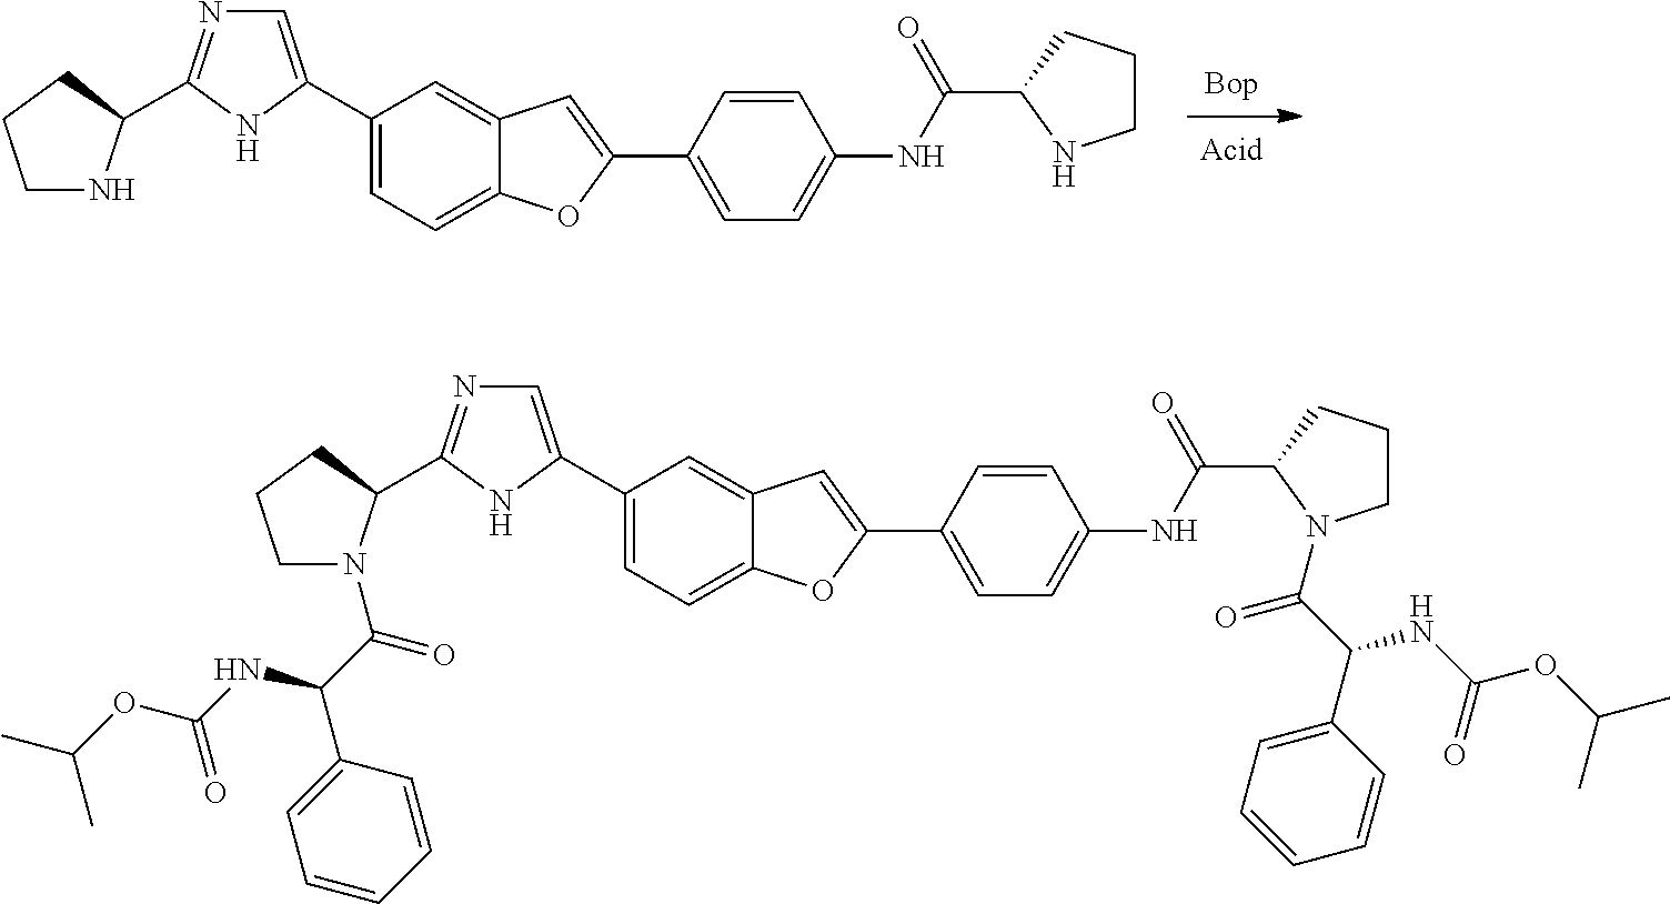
[Bop].C1(C2=CN=C(C3NCCC3)N2)=CC=C2C(=C1)C=C(C1=CC=C(NC(=O)C3NCCC3)C=C1)O2.C1(C2=CN=C(C3N(C(C(C4=CC=CC=C4)NC(OC(C)C)=O)=O)CCC3)N2)=CC=C2C(=C1)C=C(C1=CC=C(NC(=O)C3CCCN3C(C(C3=CC=CC=C3)NC(OC(C)C)=O)=O)C=C1)O2
